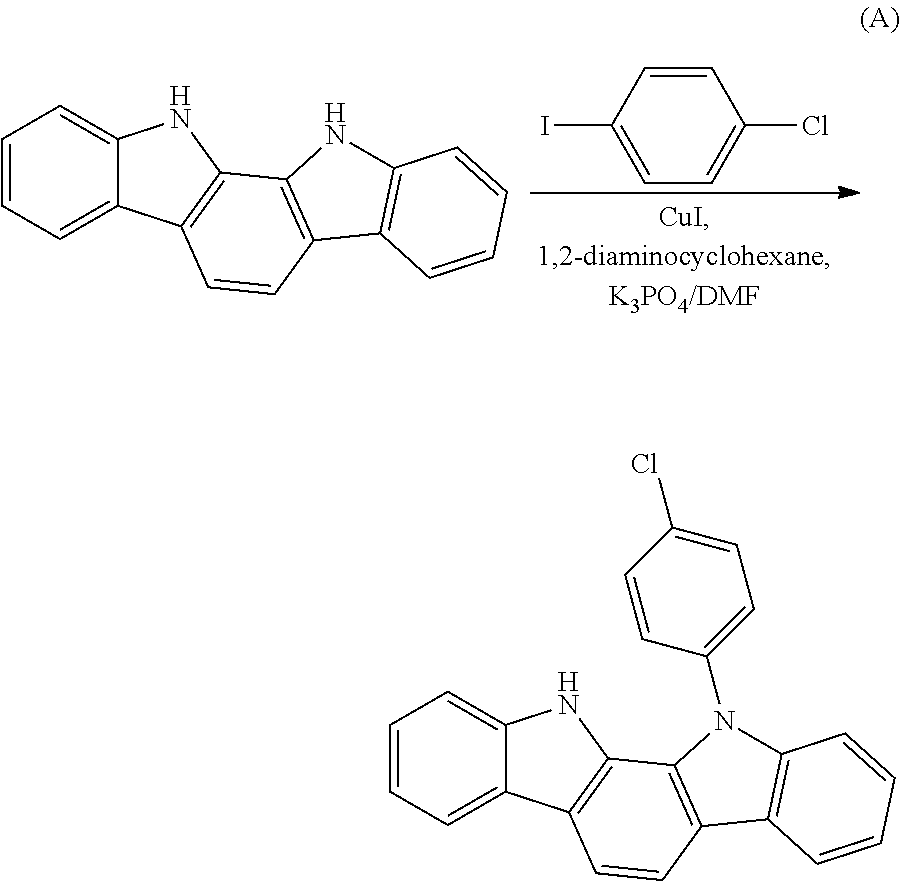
C1=CC(I)=CC=C1Cl.C1=CC=C2C(=C1)NC1=C2C=CC2=C1NC1=C2C=CC=C1.C1=CC=C2C(=C1)NC1=C2C=CC2=C1N(C1=CC=C(Cl)C=C1)C1=C2C=CC=C1
